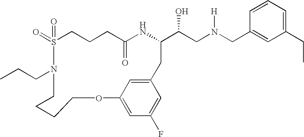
S1(=O)(=O)CCCC(=O)NC(C(CN(CC2=CC(CC)=CC=C2)[H])O)CC2=CC(=CC(F)=C2)OCCCCN1CCC
